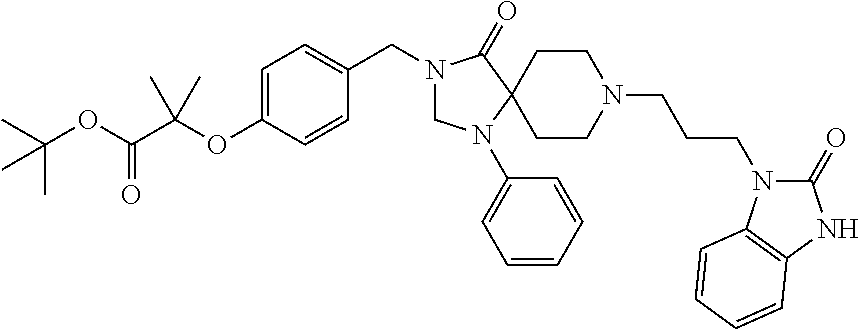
C1=C(OC(C(OC(C)(C)C)=O)(C)C)C=CC(CN2CN(C3=CC=CC=C3)C3(C2=O)CCN(CCCN2C(=O)NC4=C2C=CC=C4)CC3)=C1
